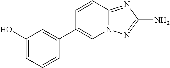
C12=NC(N)=NN1C=C(C1=CC(O)=CC=C1)C=C2
